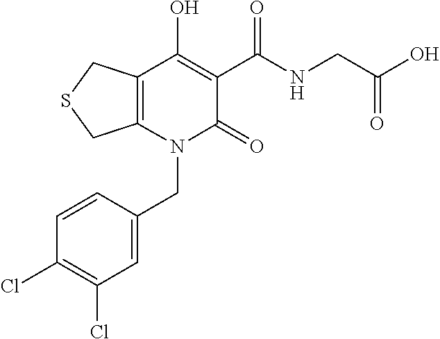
C(N1C(=O)C(C(NCC(O)=O)=O)=C(O)C2=C1CSC2)C1=CC(Cl)=C(Cl)C=C1
